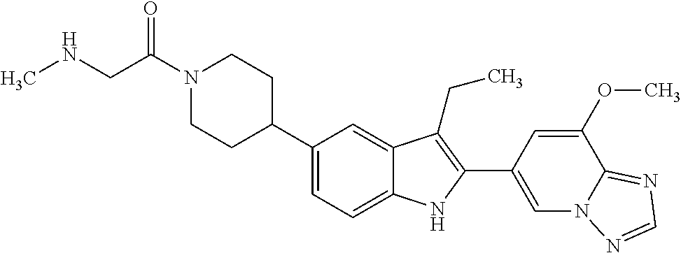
C(N1CCC(C2=CC=C3C(=C2)C(CC)=C(C2=CN4C(=NC=N4)C(OC)=C2)N3)CC1)(CNC)=O
